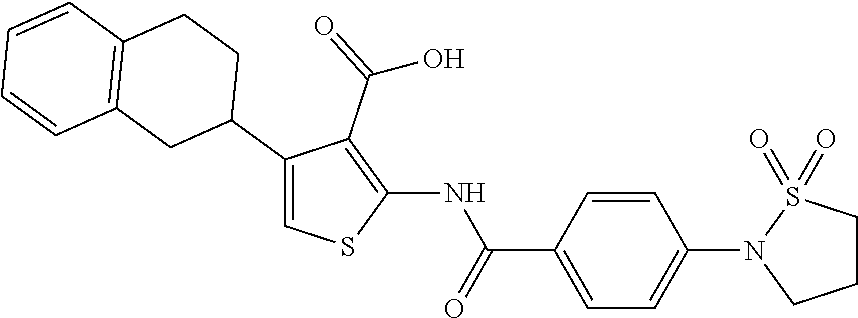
C1(NC(=O)C2=CC=C(N3CCCS3(=O)=O)C=C2)=C(C(=O)O)C(C2CCC3=C(C2)C=CC=C3)=CS1
